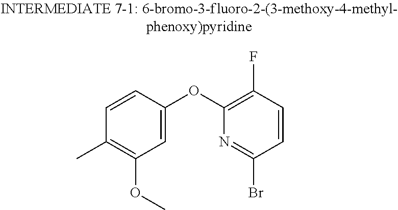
C1=CC(OC2=C(F)C=CC(Br)=N2)=CC(OC)=C1C
